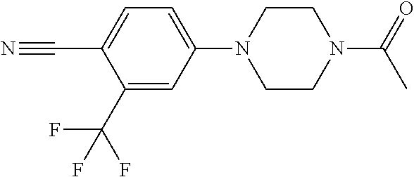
N#CC1=CC=C(N2CCN(C(C)=O)CC2)C=C1C(F)(F)F
